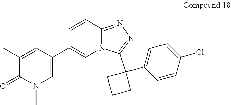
C1(C)=CC(C2=CN3C(=NN=C3C3(C4=CC=C(Cl)C=C4)CCC3)C=C2)=CN(C)C1=O
